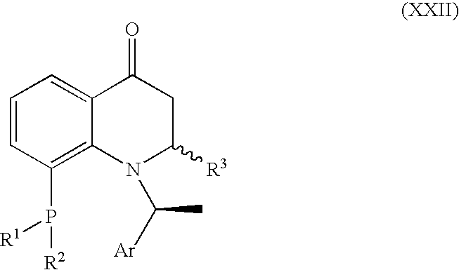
C1=CC(P([R1])[R2])=C2C(=C1)C(=O)CC([R3])N2C([Ar])C
